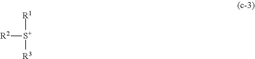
[R1][S+]([R2])[R3]
